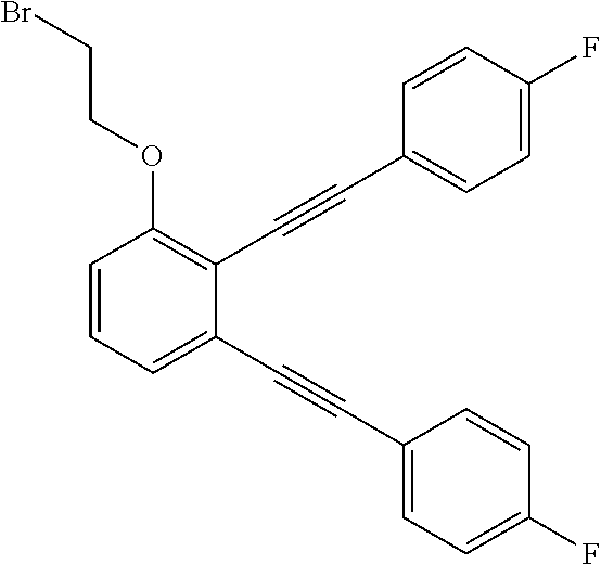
C1=CC=C(C#CC2=CC=C(F)C=C2)C(C#CC2=CC=C(F)C=C2)=C1OCCBr
